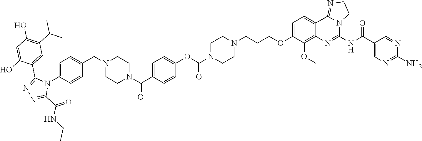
C1=CC(CN2CCN(C(C3=CC=C(OC(N4CCN(CCCOC5=CC=C6C7=NCCN7C(NC(C7=CN=C(N)N=C7)=O)=NC6=C5OC)CC4)=O)C=C3)=O)CC2)=CC=C1N1C(C2=CC(C(C)C)=C(O)C=C2O)=NN=C1C(NCC)=O
